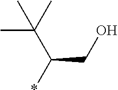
CC(C)(C(CO)*)C
